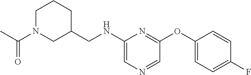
C1=NC=C(NCC2CCCN(C(C)=O)C2)N=C1OC1=CC=C(F)C=C1
